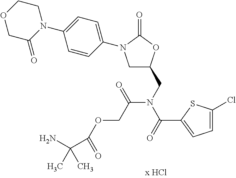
C1C(=O)N(C2=CC=C(N3CC(CN(C(=O)C4=CC=C(Cl)S4)C(COC(C(N)(C)C)=O)=O)OC3=O)C=C2)CCO1
